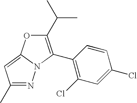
N1=C(C)C=C2N1C(C1=C(Cl)C=C(Cl)C=C1)=C(C(C)C)O2
